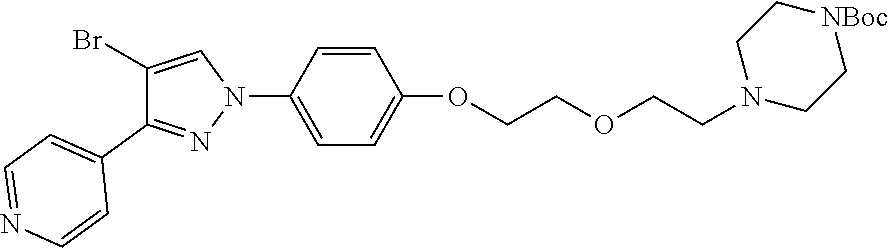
C1(Br)=CN(C2=CC=C(OCCOCCN3CC[NBoc]CC3)C=C2)N=C1C1=CC=NC=C1
